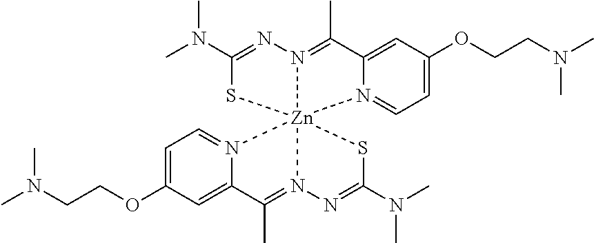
C1=C(OCCN(C)C)C=C2N(=C1)[Zn]134(N(=C2C)N=C(N(C)C)S1)N(=C(C)C1=CC(OCCN(C)C)=CC=N13)N=C(N(C)C)S4
